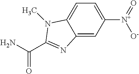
C12=CC([N+]([O-])=O)=CC=C1N(C)C(C(=O)N)=N2
